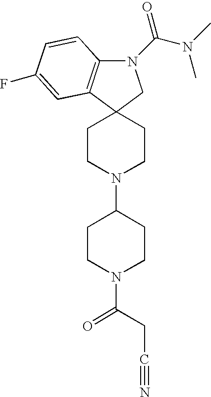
N1(C(N(C)C)=O)C2=C(C3(C1)CCN(C1CCN(C(=O)CC#N)CC1)CC3)C=C(F)C=C2
